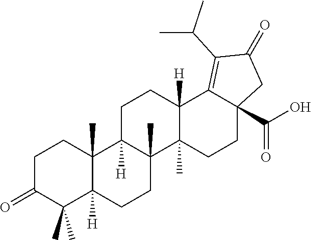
C1C(=O)C(C)(C)C2([H])C(C)(C1)C1([H])C(C)(CC2)C2(C)C([H])(CC1)C1=C(C(C)C)C(=O)CC1(C(O)=O)CC2
